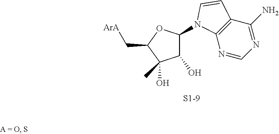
C1(O)C(N2C3=C(C(N)=NC=N3)C=C2)OC(C[ArA])C1(O)C.[S1-9]
